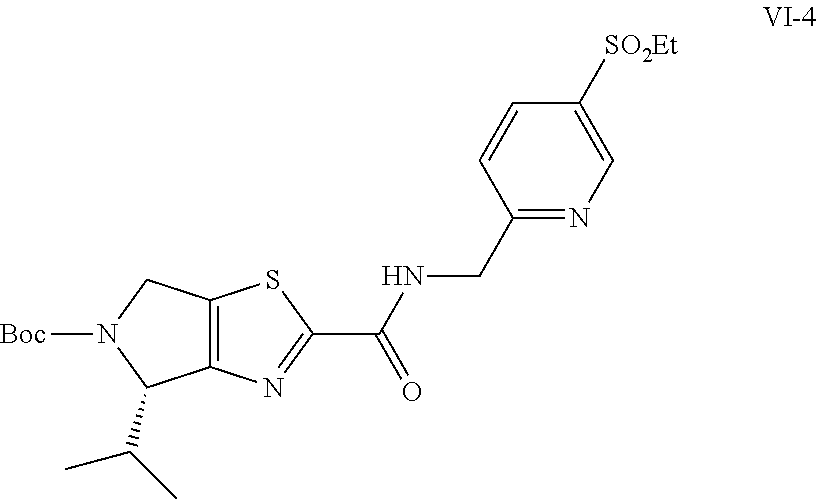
C12=C(CN([Boc])C1C(C)C)SC(C(NCC1=NC=C([SO2Et])C=C1)=O)=N2
